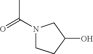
N1(C(=O)C)CCC(O)C1
